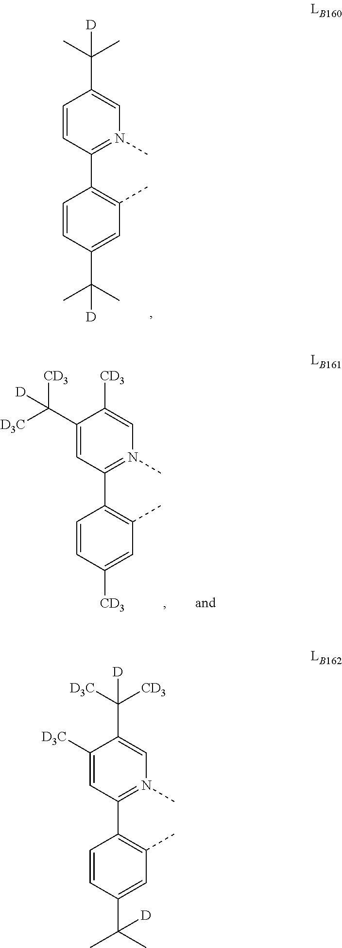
C1=C([D3C])C(C([D3C])([CD3])[D])=CN(C)=C1C1=C(C)C=C(C(C)(C)[D])C=C1.C1=C(C([D3C])([CD3])[D])C([CD3])=CN(C)=C1C1=C(C)C=C([CD3])C=C1.C1=CC(C(C)(C)[D])=CN(C)=C1C1=C(C)C=C(C(C)(C)[D])C=C1
